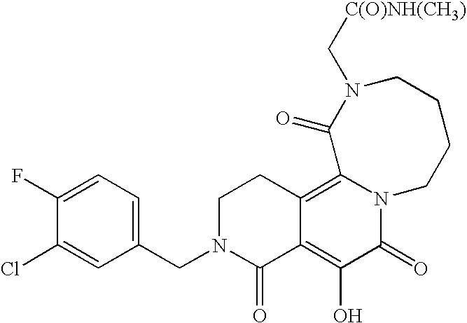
C1(CN2C(=O)C3=C(O)C(=O)N4C(=C3CC2)C(=O)N(C[C(O)NH(CH3)])CCCC4)=CC=C(F)C(Cl)=C1
